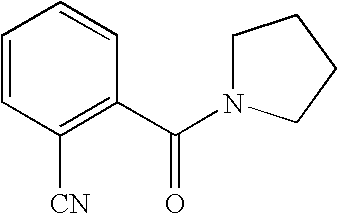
C1N(C(C2=C([CN])C=CC=C2)=O)CCC1
